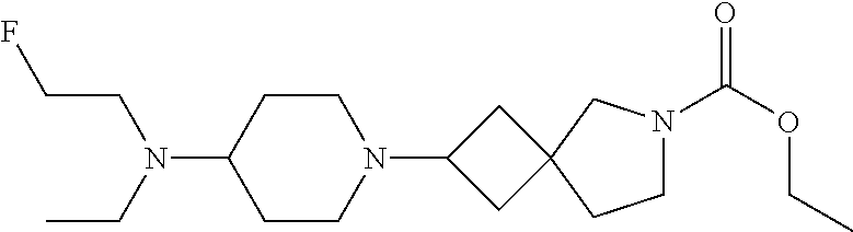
C1CN(C2CC3(C2)CCN(C(OCC)=O)C3)CCC1N(CCF)CC
